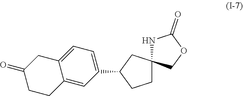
N1C2(COC1=O)CC(C1=CC=C3C(=C1)CCC(=O)C3)CC2
